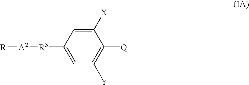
C1([X])=CC([R3][A2][R])=CC([Y])=C1[Q]
